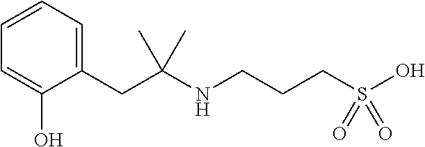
N(CCCS(O)(=O)=O)C(CC1=CC=CC=C1O)(C)C
